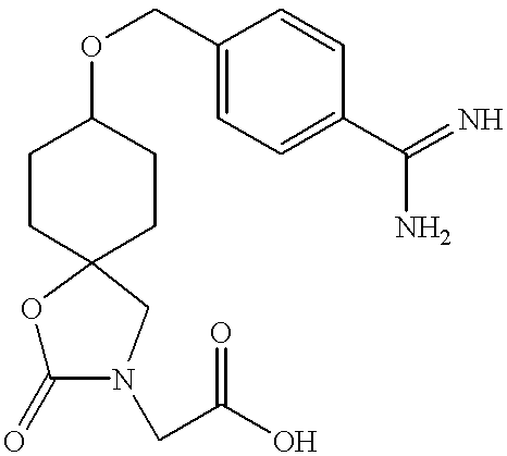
O1C(=O)N(CC(O)=O)CC12CCC(OCC1=CC=C(C(N)=N)C=C1)CC2
